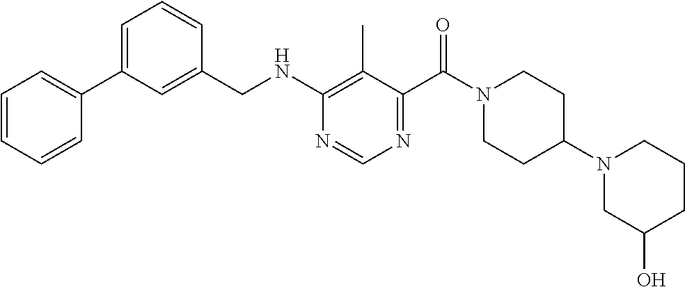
C1=CC=CC(C2=CC=CC(CNC3=C(C)C(C(N4CCC(N5CC(O)CCC5)CC4)=O)=NC=N3)=C2)=C1
